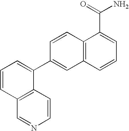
C12=C(C=CN=C1)C(C1=CC3=C(C=C1)C(C(=O)N)=CC=C3)=CC=C2
